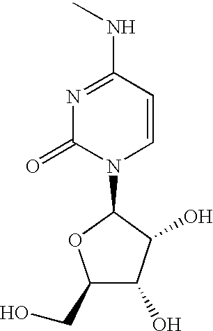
C1(CO)C(O)C(O)C(N2C=CC(NC)=NC2=O)O1
